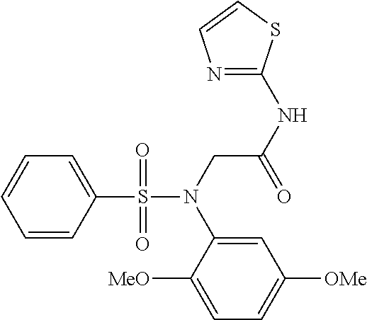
C1=CC(S(N(CC(NC2=NC=CS2)=O)C2=CC([OMe])=CC=C2[MeO])(=O)=O)=CC=C1
